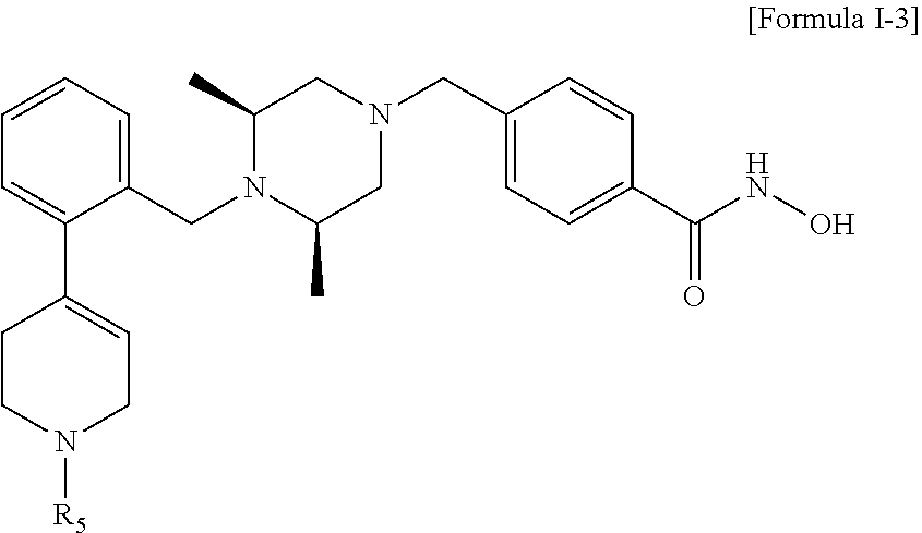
C1(C)N(CC2=CC=CC=C2C2=CCN([R5])CC2)C(C)CN(CC2=CC=C(C(NO)=O)C=C2)C1
